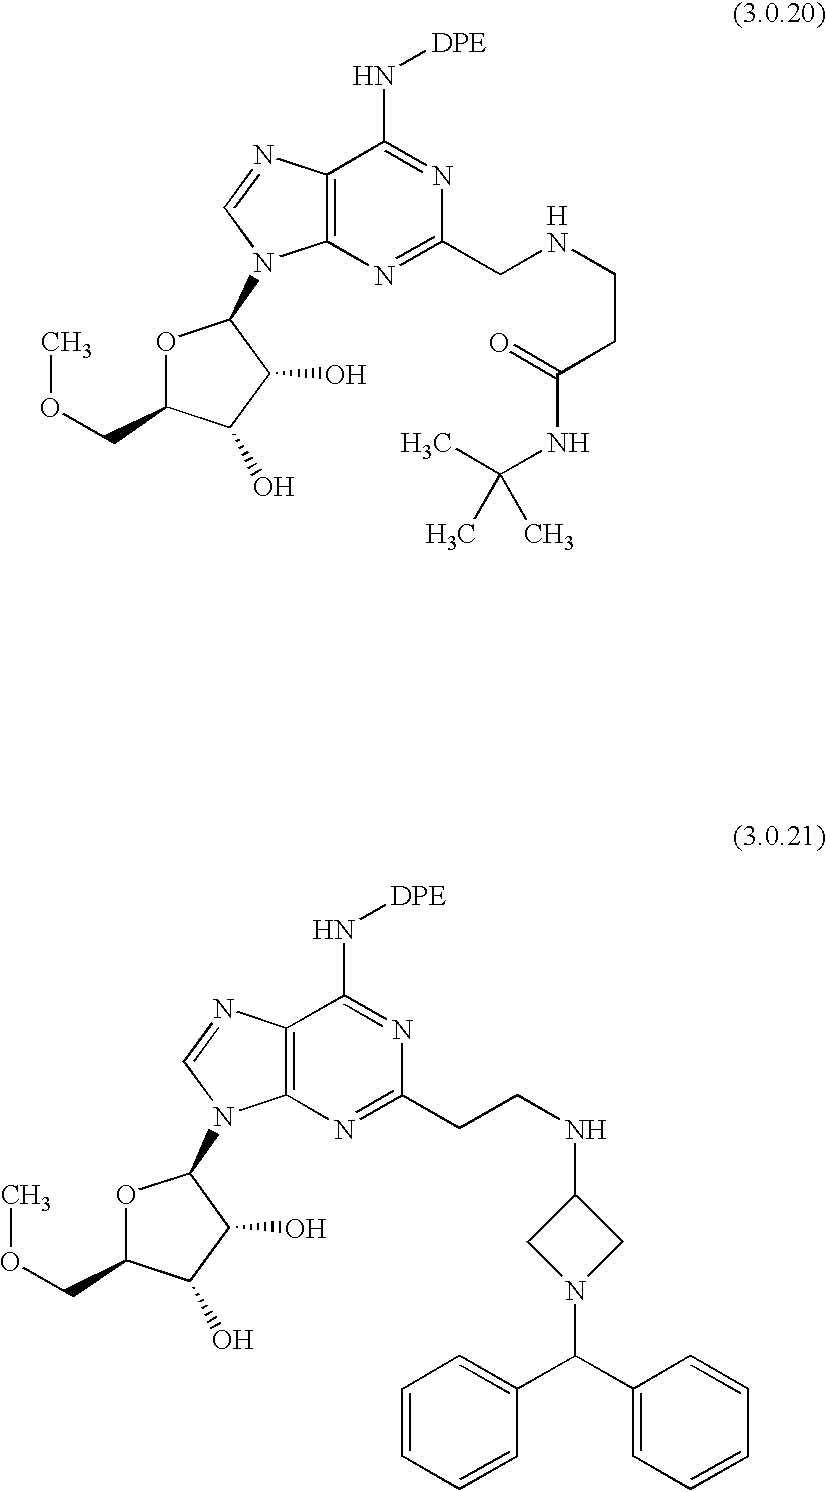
O1C(COC)C(O)C(O)C1N1C2=C(C(N[DPE])=NC(CCNC3CN(C(C4=CC=CC=C4)C4=CC=CC=C4)C3)=N2)N=C1.O1C(COC)C(O)C(O)C1N1C2=C(C(N[DPE])=NC(CNCCC(NC(C)(C)C)=O)=N2)N=C1.[H]
